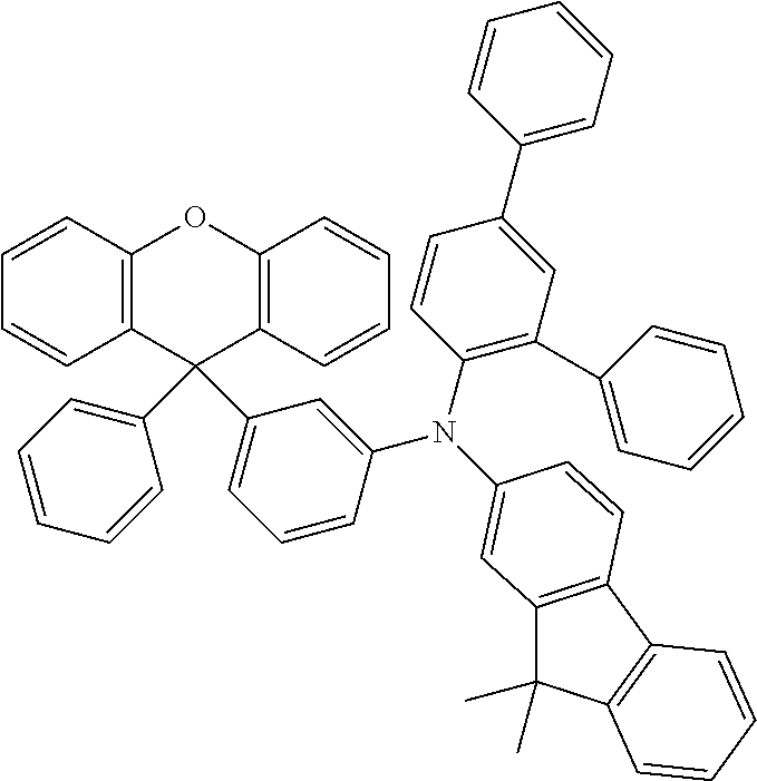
C12=C(C(C3=CC=CC=C3)(C3=CC=CC(N(C4=C(C5=CC=CC=C5)C=C(C5=CC=CC=C5)C=C4)C4=CC5=C(C6=C(C5(C)C)C=CC=C6)C=C4)=C3)C3=C(O1)C=CC=C3)C=CC=C2
